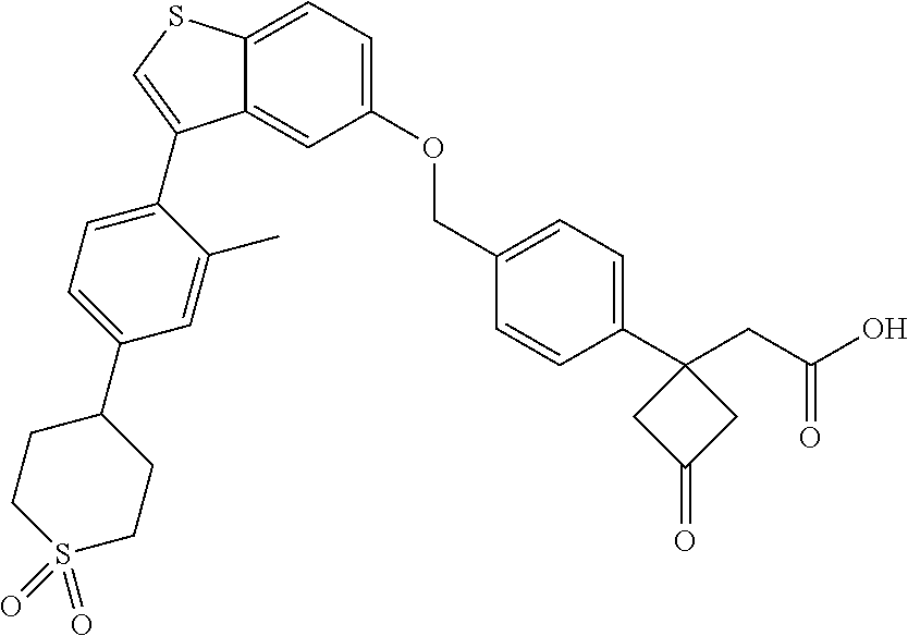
S1(=O)(=O)CCC(C2=CC=C(C3=CSC4=CC=C(OCC5=CC=C(C6(CC(O)=O)CC(=O)C6)C=C5)C=C43)C(C)=C2)CC1
